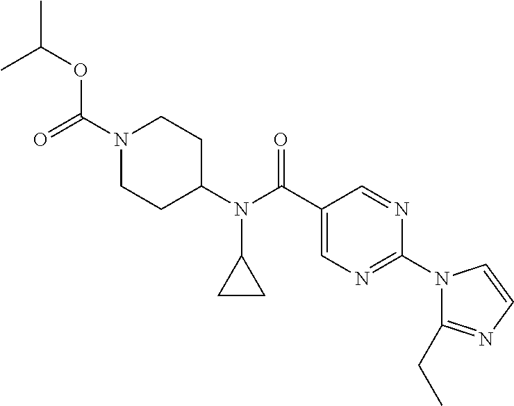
N1(C(=O)OC(C)C)CCC(N(C(C2=CN=C(N3C(CC)=NC=C3)N=C2)=O)C2CC2)CC1
